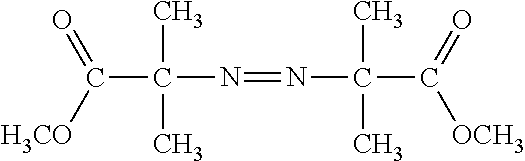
C(C)(N=NC(C)(C)C(=O)[OCH3])(C)C([H3CO])=O
